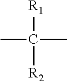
[R1]C(C)([R2])C
